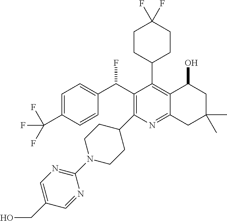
C1=C(C(F)(F)F)C=CC(C(C2=C(C3CCN(C4=NC=C(CO)C=N4)CC3)N=C3C(=C2C2CCC(F)(F)CC2)C(O)CC(C)(C)C3)F)=C1
